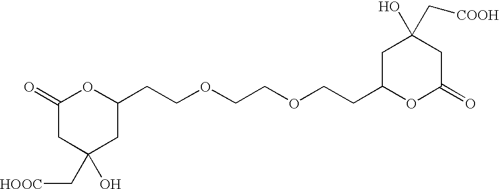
C1(=O)CC(C[HOOC])(O)CC(CCOCCOCCC2OC(=O)CC(O)(C[COOH])C2)O1
